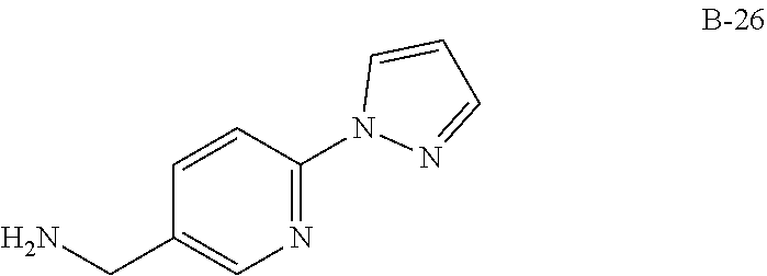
N1=C(N2N=CC=C2)C=CC(CN)=C1
